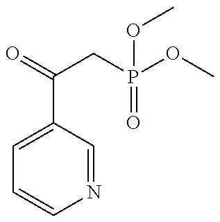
C1(C(CP(=O)(OC)OC)=O)=CC=CN=C1
